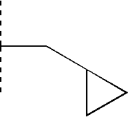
CC(C)CC1CC1
